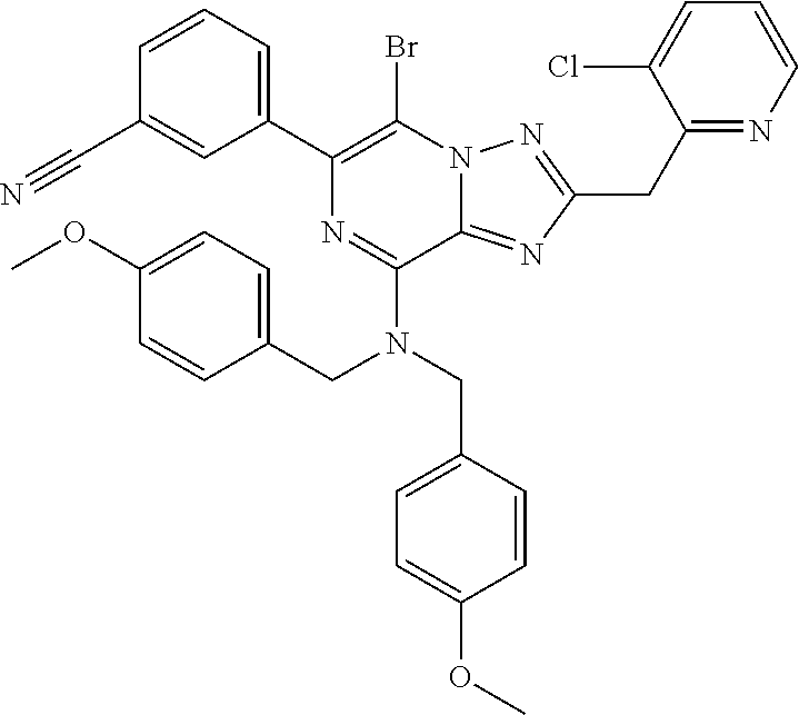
C1(C2=C(Br)N3C(=NC(CC4=NC=CC=C4Cl)=N3)C(N(CC3=CC=C(OC)C=C3)CC3=CC=C(OC)C=C3)=N2)=CC=CC(C#N)=C1
